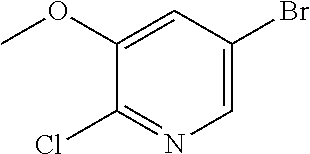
C1(Br)=CN=C(Cl)C(OC)=C1
